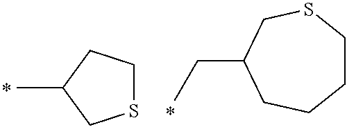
S1CCC(C)C1.C(C1CCCCSC1)C
